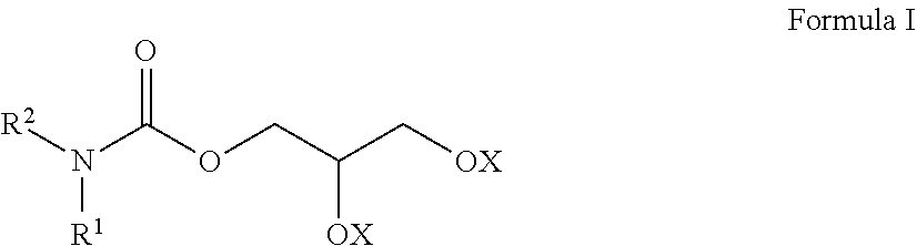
N([R1])([R2])C(OCC(C[OX])[OX])=O
